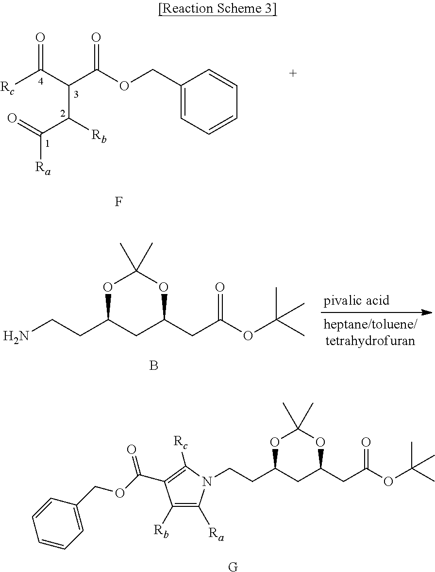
O1C(CCN)CC(CC(OC(C)(C)C)=O)OC1(C)C.B.C(C(C([Rc])=O)C(OCC1=CC=CC=C1)=O)([Rb])C(=O)[Ra].F.[G].O1C(CCN2C([Ra])=C([Rb])C(C(OCC3=CC=CC=C3)=O)=C2[Rc])CC(CC(OC(C)(C)C)=O)OC1(C)C
